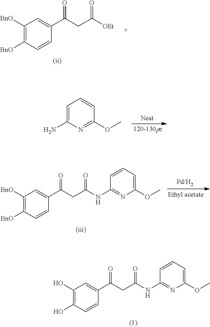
C1([BnO])=C([BnO])C=CC(C(CC([OEt])=O)=O)=C1.C1=C(N)N=C(OC)C=C1.C1([BnO])=C([BnO])C=CC(C(CC(NC2=NC(OC)=CC=C2)=O)=O)=C1.C1(O)=C(O)C=CC(C(CC(NC2=NC(OC)=CC=C2)=O)=O)=C1
